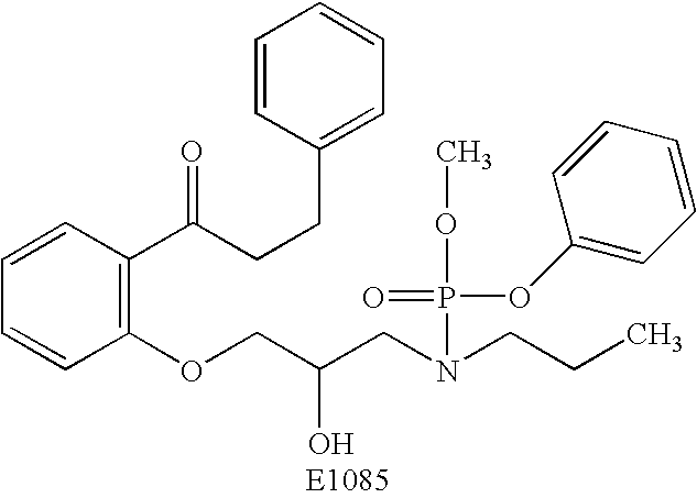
C1=CC(C(CCC2=CC=CC=C2)=O)=C(OCC(CN(CCC)P(=O)(OC2=CC=CC=C2)OC)O)C=C1
